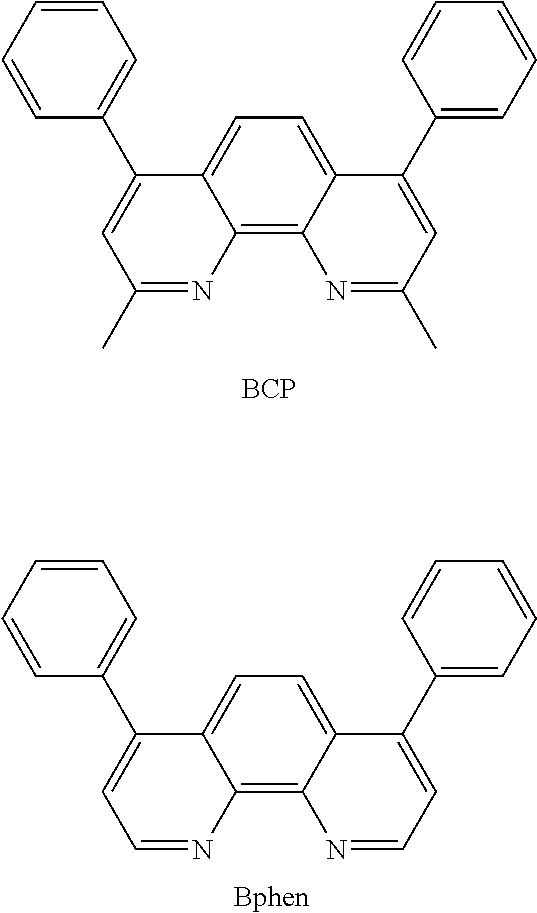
C12=CC=C3C(=C1N=C(C)C=C2C1=CC=CC=C1)N=C(C)C=C3C1=CC=CC=C1.[BCP].C12=CC=C3C(=C1N=CC=C2C1=CC=CC=C1)N=CC=C3C1=CC=CC=C1.[Bphen]
